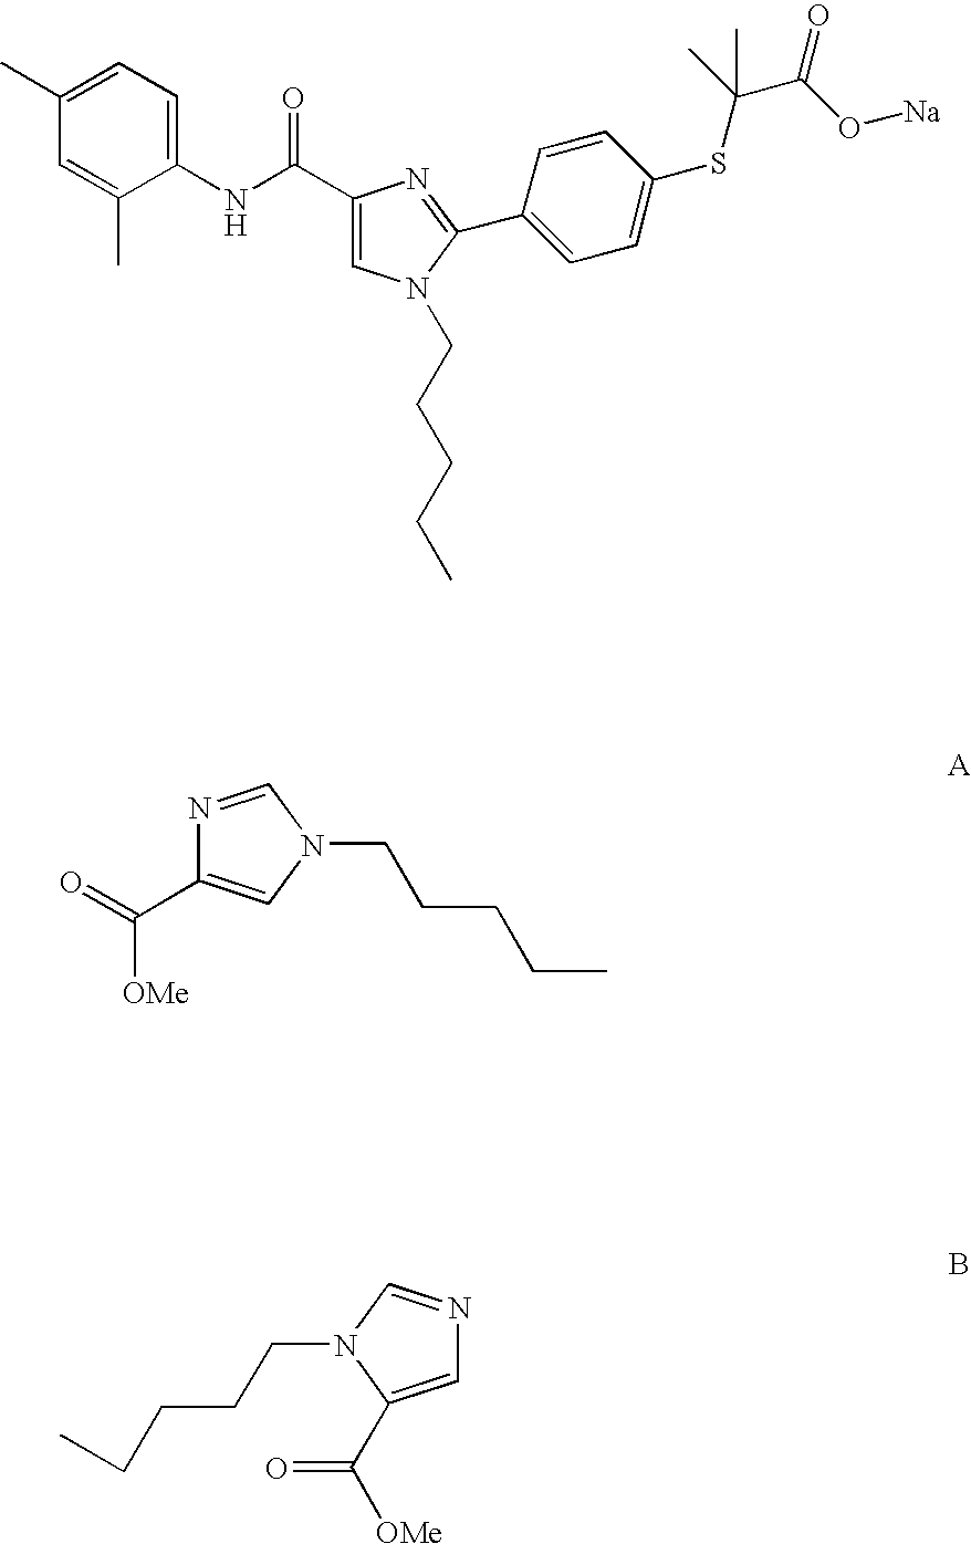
C1(NC(C2=CN(CCCCC)C(C3=CC=C(SC(C)(C(=O)O[Na])C)C=C3)=N2)=O)=CC=C(C)C=C1C.N1=CN(CCCCC)C=C1C(=O)[OMe].C1=C(C([OMe])=O)N(CCCCC)C=N1
